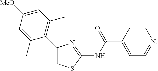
C1(C2=C(C)C=C([MeO])C=C2C)=CSC(NC(C2=CC=NC=C2)=O)=N1
